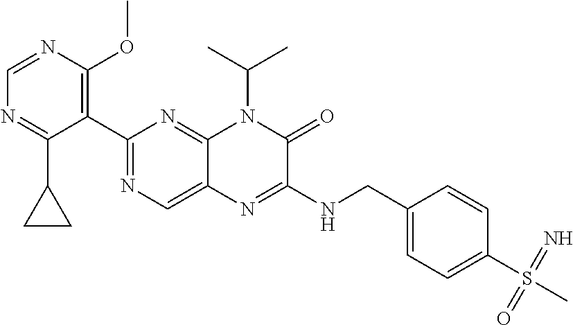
C1=NC(OC)=C(C2=NC=C3C(=N2)N(C(C)C)C(=O)C(NCC2=CC=C(S(=N)(=O)C)C=C2)=N3)C(C2CC2)=N1
